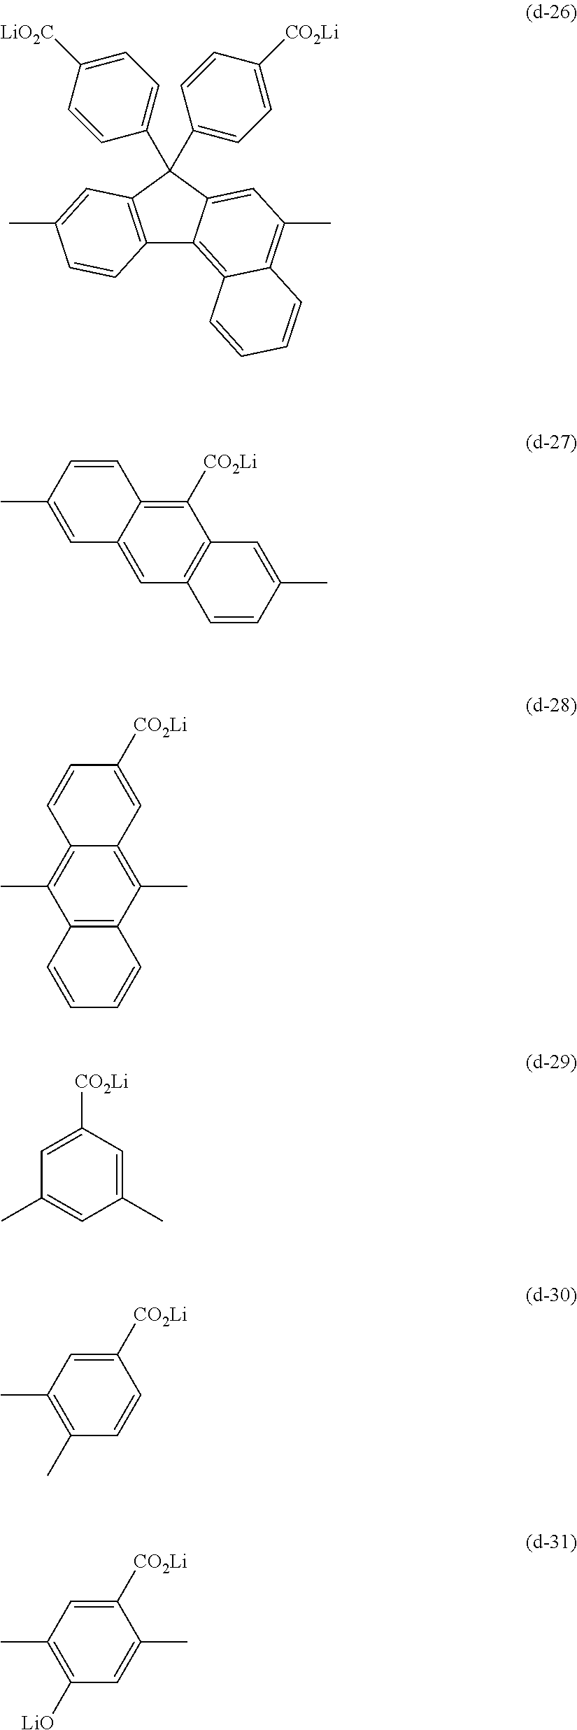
C12=C(C(C3=CC=C([LiO2C])C=C3)(C3=CC=C([CO2Li])C=C3)C3=CC(C)=C4C(=C13)C=CC=C4)C=C(C)C=C2.CC1=CC2=CC3=C(C([CO2Li])=C2C=C1)C=C(C)C=C3.CC1=C2C(=C(C)C3=C1C=CC=C3)C=C([CO2Li])C=C2.C1=C([CO2Li])C=C(C)C=C1C.CC1=C(C)C=CC([CO2Li])=C1.CC1=C([LiO])C=C(C)C([CO2Li])=C1
